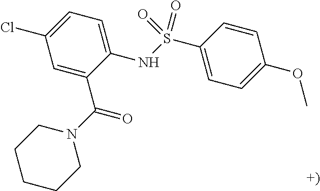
C1=C(C(N2CCCCC2)=O)C(NS(C2=CC=C(OC)C=C2)(=O)=O)=CC=C1Cl
